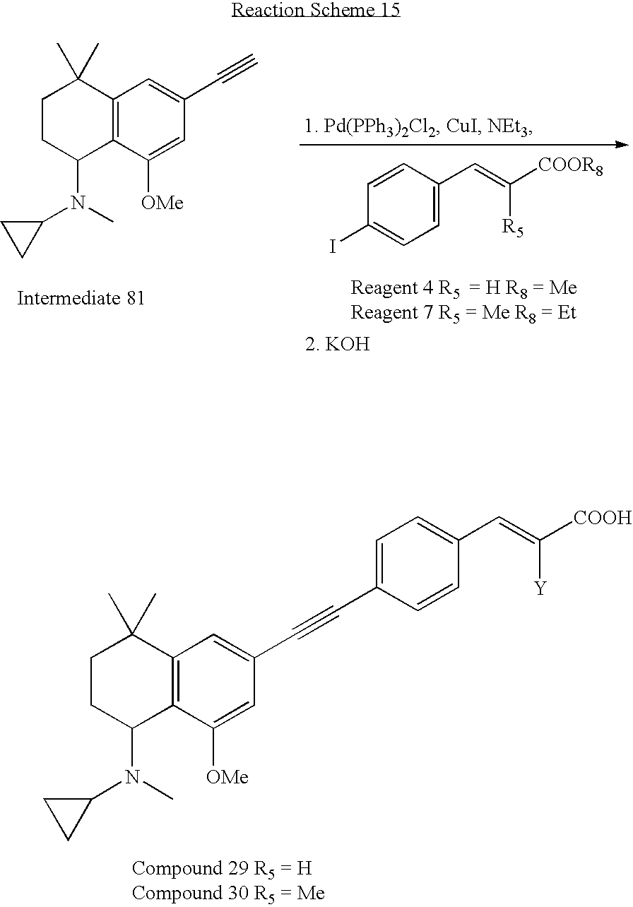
C1CC(N(C2CC2)C)C2=C(C1(C)C)C=C(C#CC1=CC=C(C=C([COOH])[Y])C=C1)C=C2[OMe].C1=CC(I)=CC=C1C=C([R5])[COOR8].C1CC(N(C2CC2)C)C2=C(C1(C)C)C=C(C#C)C=C2[OMe]
